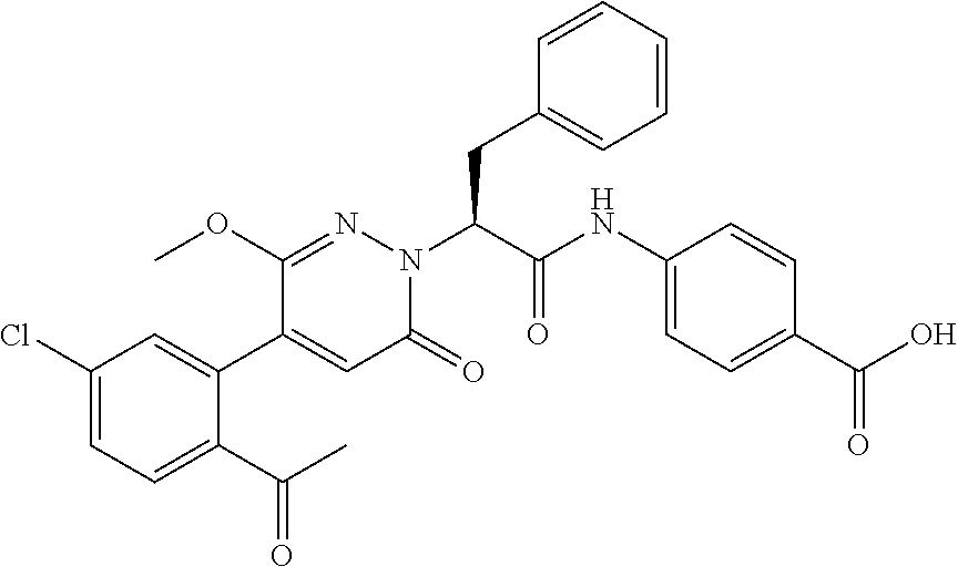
C1(Cl)=CC=C(C(C)=O)C(C2=CC(=O)N(C(CC3=CC=CC=C3)C(NC3=CC=C(C(O)=O)C=C3)=O)N=C2OC)=C1
